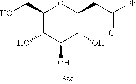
C1(CO)C(O)C(O)C(O)C(CC([Ph])=O)O1
